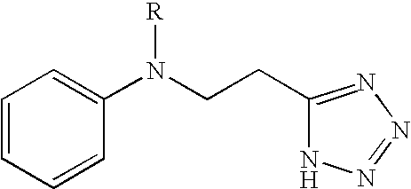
C1=CC=CC(N(CCC2=NN=NN2)[R])=C1
